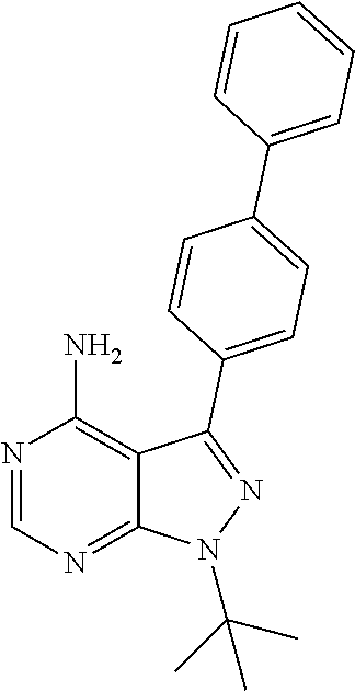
N1=CN=C2C(=C1N)C(C1=CC=C(C3=CC=CC=C3)C=C1)=NN2C(C)(C)C
